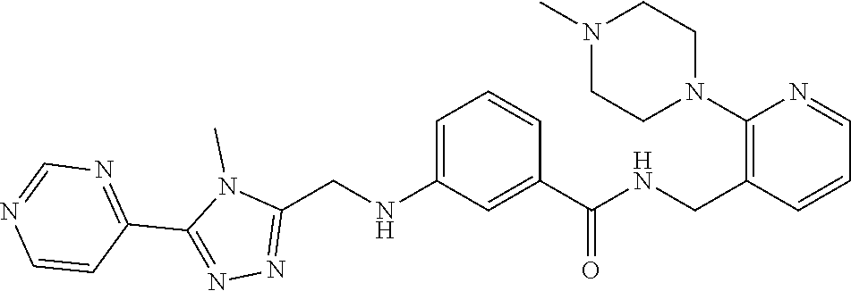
N1(C)C(CNC2=CC=CC(C(NCC3=C(N4CCN(C)CC4)N=CC=C3)=O)=C2)=NN=C1C1=NC=NC=C1
